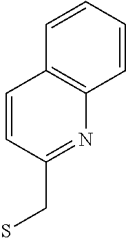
C1=CC(CS)=NC2=C1C=CC=C2
